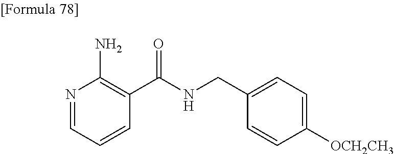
N1=CC=CC(C(NCC2=CC=C([OCH2CH3])C=C2)=O)=C1N
